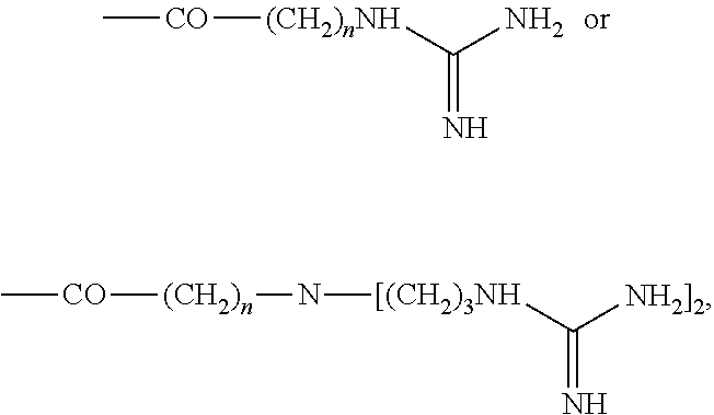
C[CO][(CH2)nNH]C(N)=N.C[CO][(CH2)n]N[[(CH2)3NH]C(=N)[NH2]2]
